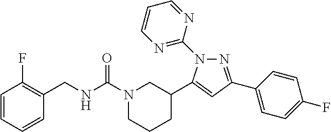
N1=C(C2=CC=C(F)C=C2)C=C(C2CN(C(NCC3=C(F)C=CC=C3)=O)CCC2)N1C1=NC=CC=N1
